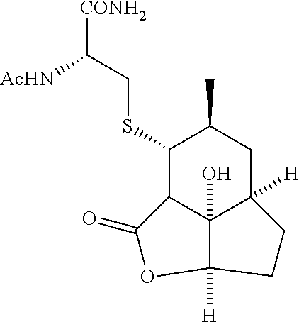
C1(SCC([CONH2])[AcHN])C2C3(O)C([H])(CC1C)CCC3([H])OC2=O
